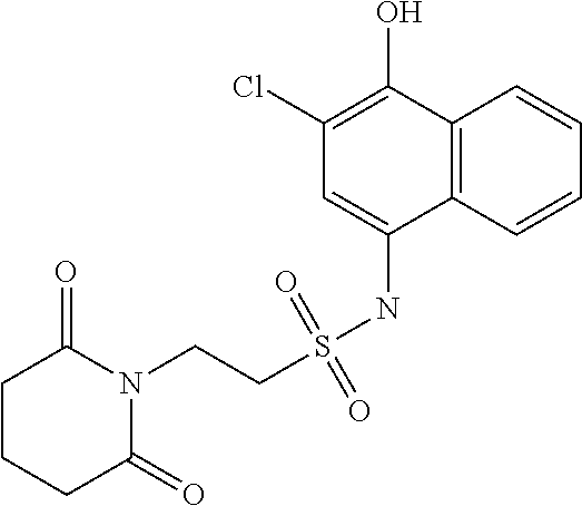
C12=C(C=CC=C1)C(NS(CCN1C(=O)CCCC1=O)(=O)=O)=CC(Cl)=C2O
